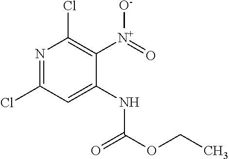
N1=C(Cl)C=C(NC(OCC)=O)C([N+](=O)[O-])=C1Cl
